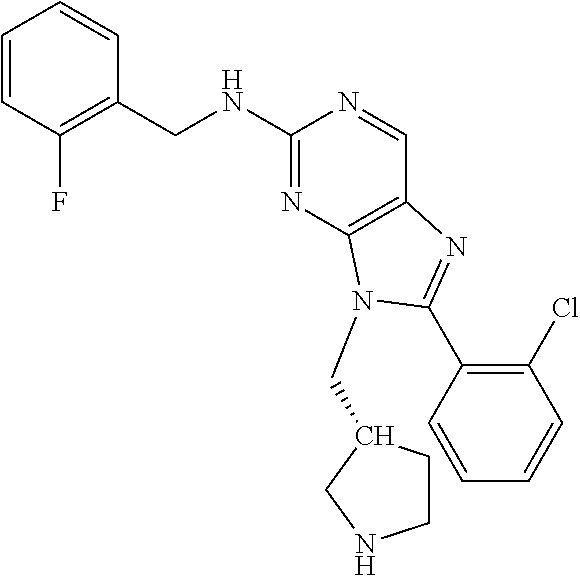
C1=CC(F)=C(CNC2=NC3=C(C=N2)N=C(C2=C(Cl)C=CC=C2)N3CC2CCNC2)C=C1
